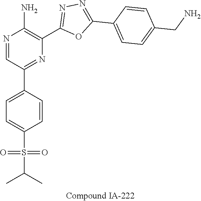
N1=CC(C2=CC=C(S(C(C)C)(=O)=O)C=C2)=NC(C2=NN=C(C3=CC=C(CN)C=C3)O2)=C1N
